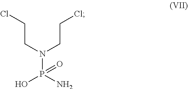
C(CN(CCCl)P(N)(O)=O)Cl
